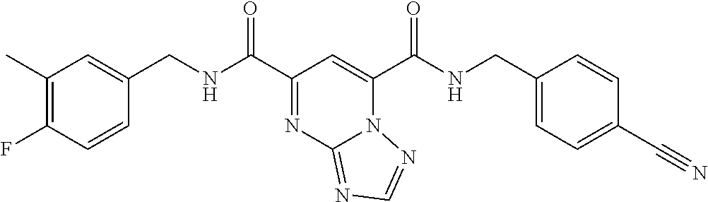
C1(C)=C(F)C=CC(CNC(C2=NC3=NC=NN3C(C(NCC3=CC=C(C#N)C=C3)=O)=C2)=O)=C1
